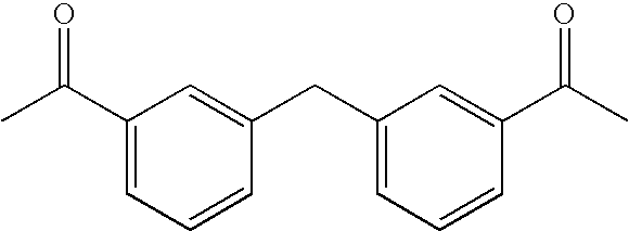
CC(C1=CC=CC(CC2=CC=CC(C(C)=O)=C2)=C1)=O
